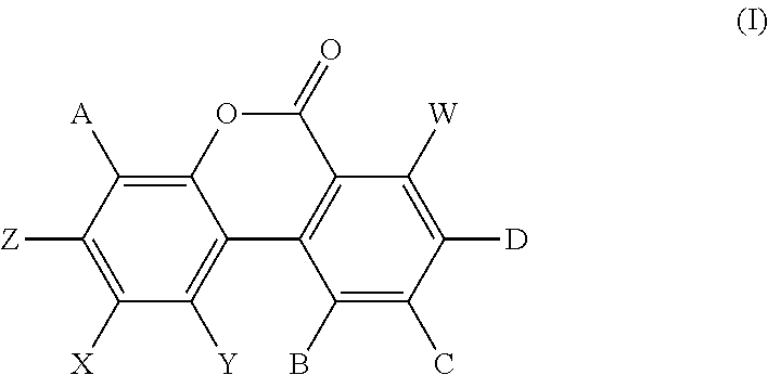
O1C(=O)C2=C(C3=C([Y])C([X])=C([Z])C([A])=C13)C(B)=C(C)C([D])=C2[W]
